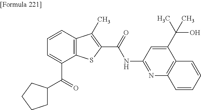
C1=C(C(=O)C2CCCC2)C2=C(C=C1)C(C)=C(C(=O)NC1=NC3=C(C(C(C)(O)C)=C1)C=CC=C3)S2
